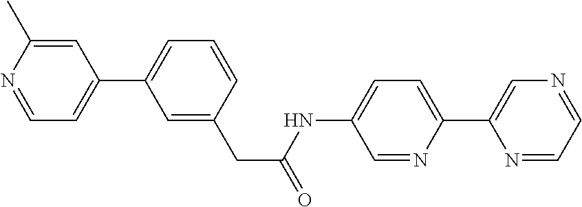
C1=C(C2=CC=CC(CC(=O)NC3=CC=C(C4=CN=CC=N4)N=C3)=C2)C=C(C)N=C1
